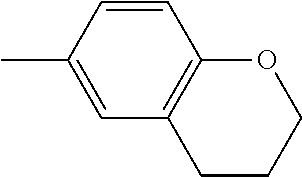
CC1=CC2=C(C=C1)OCCC2
